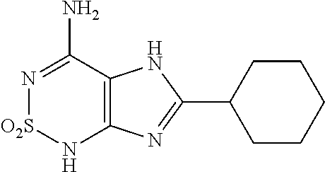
C12=C(C(N)=N[O2S]N1)NC(C1CCCCC1)=N2
